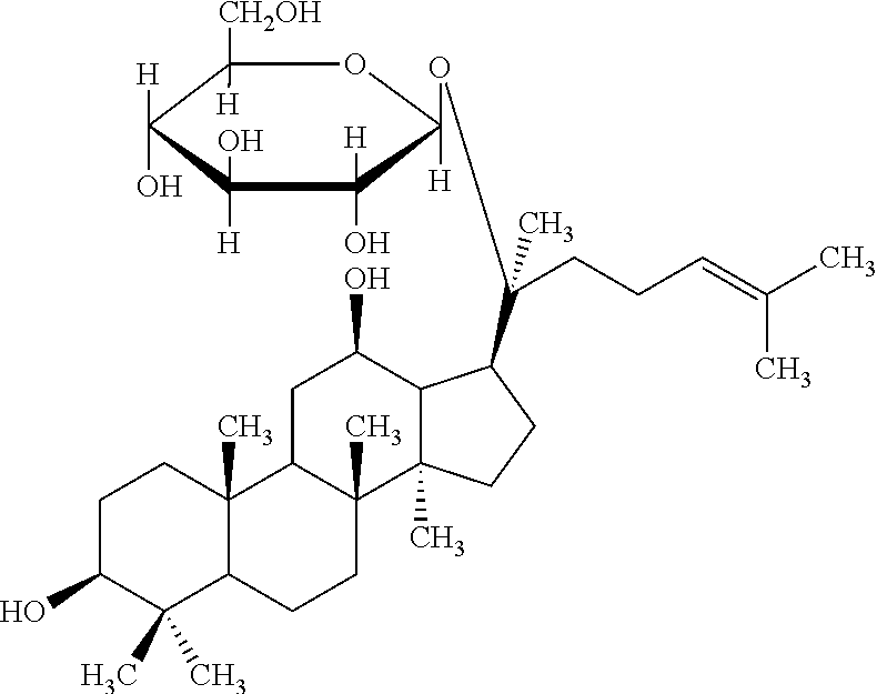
C1C(O)C(C)(C)C2C(C)(C1)C1C(C)(CC2)C2(C)C(C(O)C1)C(C(CCC=C(C)C)(OC1([H])C([H])(O)C([H])(O)C([H])(O)C([CH2OH])([H])O1)C)CC2
